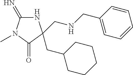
N1C(=N)N(C)C(=O)C1(CNCC1=CC=CC=C1)CC1CCCCC1
